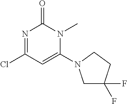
N1=C(Cl)C=C(N2CC(F)(F)CC2)N(C)C1=O
